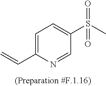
C1=C(C=C)N=CC(S(C)(=O)=O)=C1
